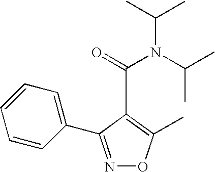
N1=C(C2=CC=CC=C2)C(C(=O)N(C(C)C)C(C)C)=C(C)O1
